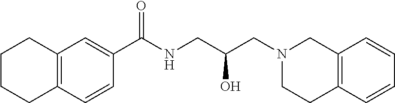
C(NCC(CN1CC2=C(CC1)C=CC=C2)O)(=O)C1=CC2=C(C=C1)CCCC2
